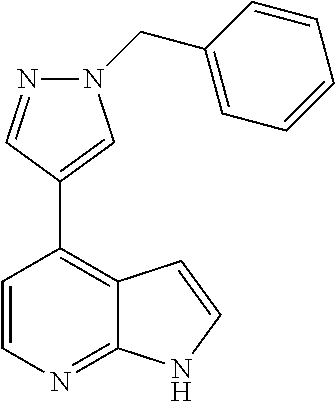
C1=CN=C2C(=C1C1=CN(CC3=CC=CC=C3)N=C1)C=CN2
